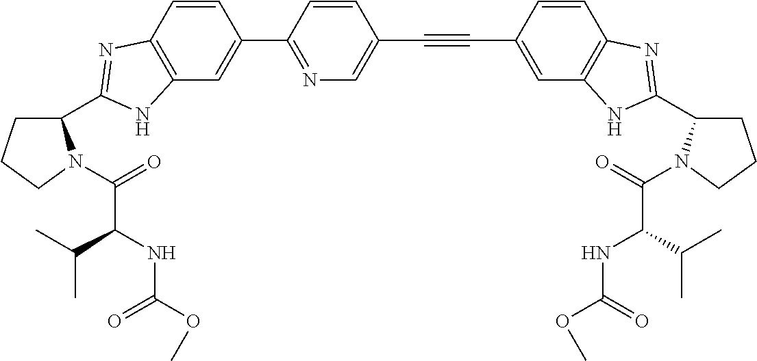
C1(C2=NC3=C(N2)C=C(C2=NC=C(C#CC4=CC5=C(C=C4)N=C(C4CCCN4C(=O)C(C(C)C)NC(OC)=O)N5)C=C2)C=C3)CCCN1C(=O)C(NC(OC)=O)C(C)C
